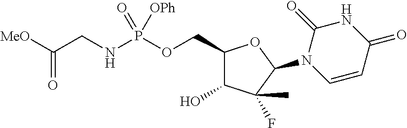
[MeO]C(CNP(OCC1C(O)C(C)(F)C(N2C(=O)NC(=O)C=C2)O1)(=O)[OPh])=O
